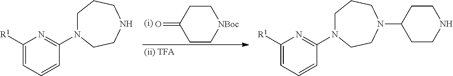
C1C[NBoc]CCC1=O.C1([R1])=CC=CC(N2CCCNCC2)=N1.C1([R1])=CC=CC(N2CCCN(C3CCNCC3)CC2)=N1
